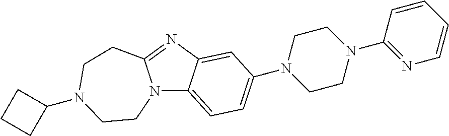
N12C3=CC=C(N4CCN(C5=NC=CC=C5)CC4)C=C3N=C1CCN(C1CCC1)CC2
